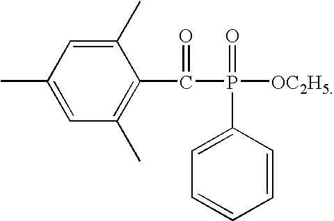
C1(C)=CC(C)=CC(C)=C1C(=O)P(=O)([OC2H5])C1=CC=CC=C1
